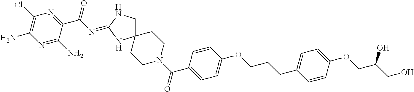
C12(CNC(=NC(C3=NC(Cl)=C(N)N=C3N)=O)N1)CCN(C(=O)C1=CC=C(OCCCC3=CC=C(OCC(CO)O)C=C3)C=C1)CC2
